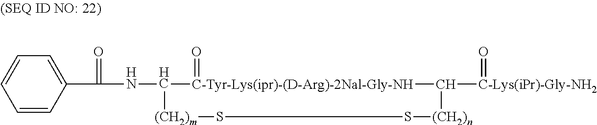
C1=CC(C(NC2[C-Tyr-Lys(ipr)-(D-Arg)-2Nal-Gly-NH](=O)C([C-Lys(iPr)-Gly-NH2]=O)[(CH2)n]SS[(CH2)m]2)=O)=CC=C1
